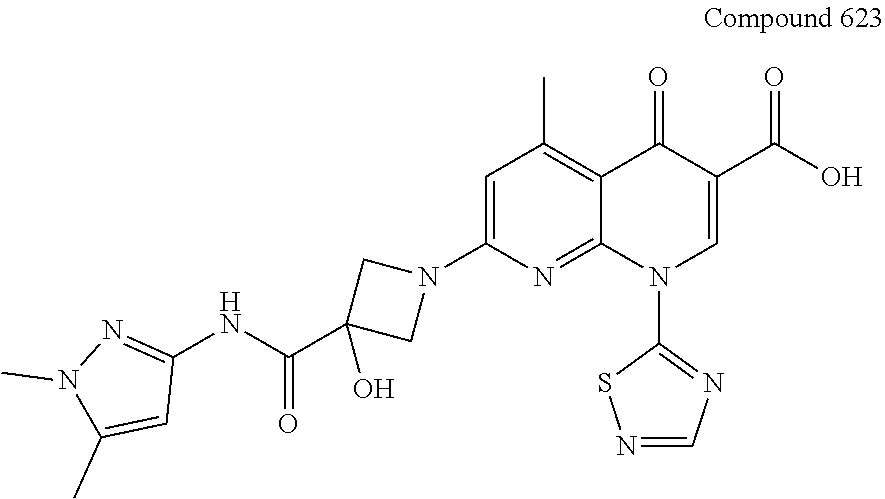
C1=C(N2CC(C(NC3=NN(C)C(C)=C3)=O)(O)C2)N=C2C(=C1C)C(=O)C(C(O)=O)=CN2C1=NC=NS1
